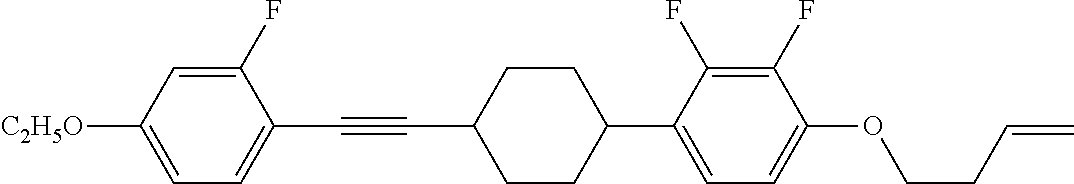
C1(F)=CC([C2H5O])=CC=C1C#CC1CCC(C2=CC=C(OCCC=C)C(F)=C2F)CC1
